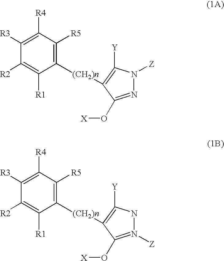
C1([R3])=C([R4])C([R5])=C([(CH2)n]C2=C([Y])N([Z])N=C2O[X])C([R1])=C1[R2].C1([R3])=C([R4])C([R5])=C([(CH2)n]C2=C([Y])NN([Z])=C2O[X])C([R1])=C1[R2]
